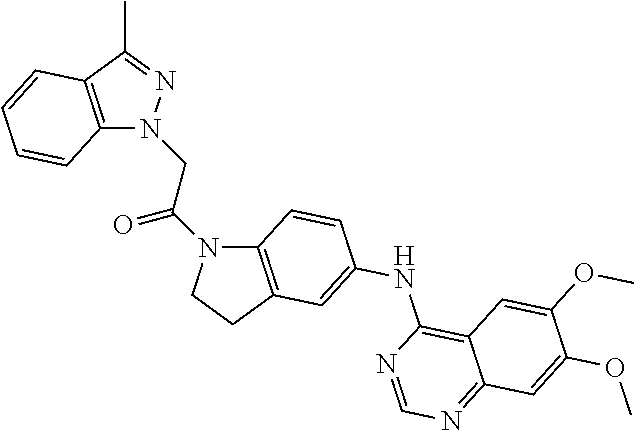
C12=C(CCN1C(CN1C3=C(C(C)=N1)C=CC=C3)=O)C=C(NC1=C3C(=NC=N1)C=C(OC)C(OC)=C3)C=C2
